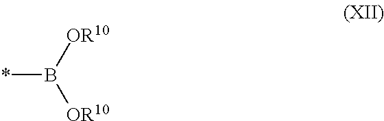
*B([OR10])[OR10]
